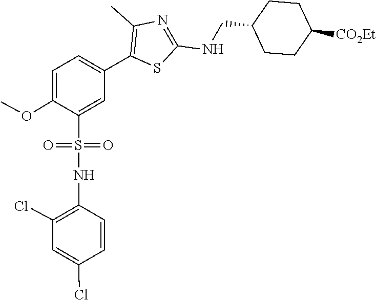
COC1=CC=C(C2=C(C)N=C(NCC3CCC([CO2Et])CC3)S2)C=C1S(NC1=C(Cl)C=C(Cl)C=C1)(=O)=O
